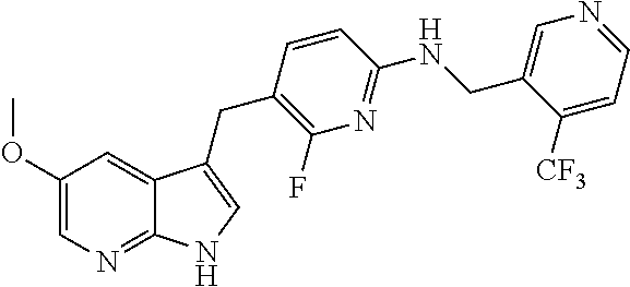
C1(OC)=CN=C2C(=C1)C(CC1=C(F)N=C(NCC3=CN=CC=C3[CF3])C=C1)=CN2
